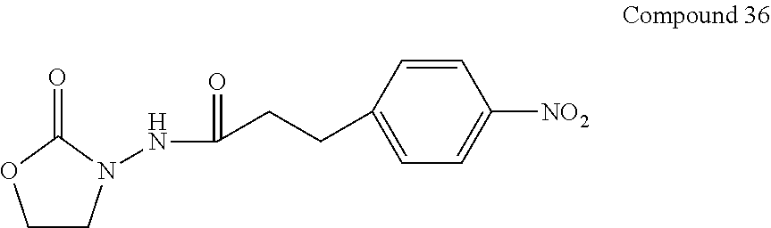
C1CN(NC(=O)CCC2=CC=C([NO2])C=C2)C(=O)O1
